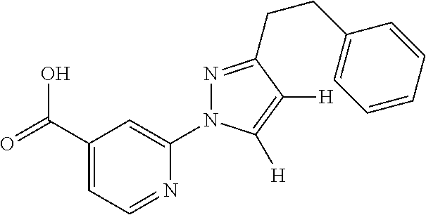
OC(C1=CC=NC(N2N=C(CCC3=CC=CC=C3)C([H])=C2[H])=C1)=O
